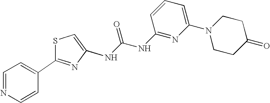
C1=C(C2=NC(NC(NC3=NC(N4CCC(=O)CC4)=CC=C3)=O)=CS2)C=CN=C1
